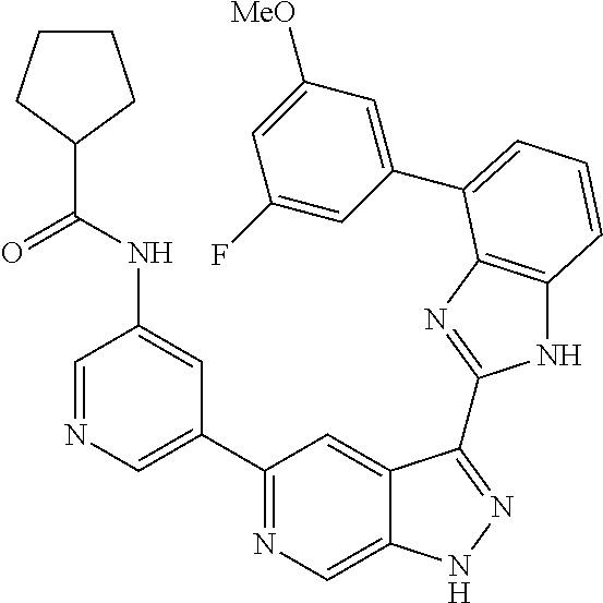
C1(C2=NC=C3C(=C2)C(C2=NC4=C(N2)C=CC=C4C2=CC([MeO])=CC(F)=C2)=NN3)=CN=CC(NC(=O)C2CCCC2)=C1
